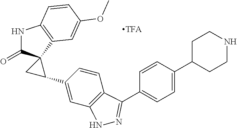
C1=CC2=C(C=C1C1CC13C(=O)NC1=C3C=C(OC)C=C1)NN=C2C1=CC=C(C2CCNCC2)C=C1
